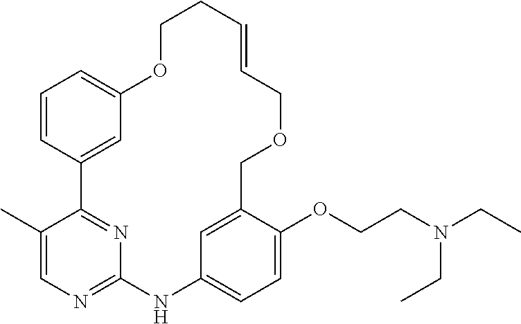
C1=CC2=CC(=C1)OCCC=CCOCC1=CC(=CC=C1OCCN(CC)CC)NC1=NC=C(C)C2=N1
